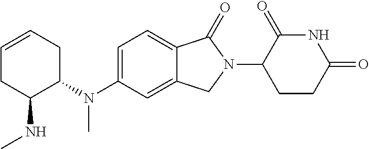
C1=C(N(C2CC=CCC2NC)C)C=C2C(=C1)C(=O)N(C1CCC(=O)NC1=O)C2
